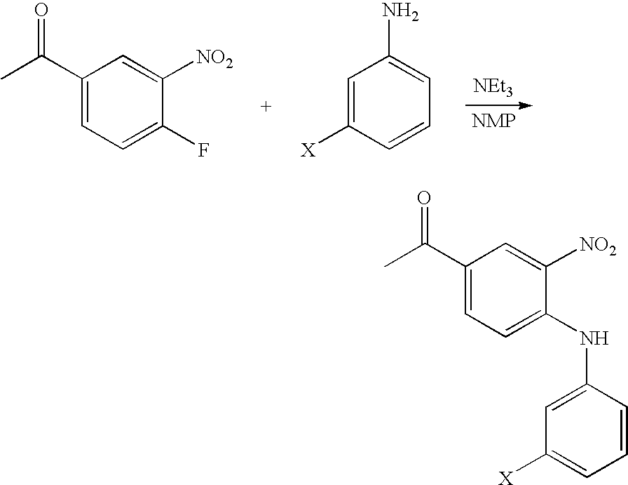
C1(C(C)=O)=CC=C(F)C([NO2])=C1.C1=C([X])C=CC=C1N.[NEt3].C1(C(C)=O)=CC=C(NC2=CC([X])=CC=C2)C([NO2])=C1
